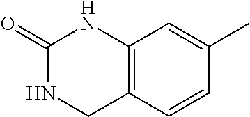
C1(=O)NCC2=C(N1)C=C(C)C=C2
